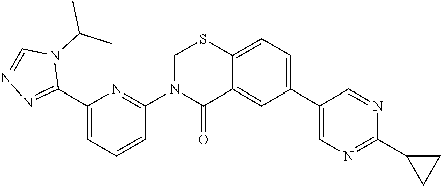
C12=CC=C(C3=CN=C(C4CC4)N=C3)C=C1C(=O)N(C1=NC(C3=NN=CN3C(C)C)=CC=C1)CS2
